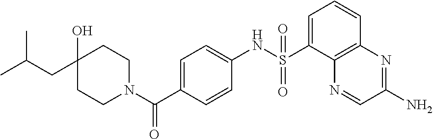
C1(O)(CC(C)C)CCN(C(C2=CC=C(NS(C3=CC=CC4=C3N=CC(N)=N4)(=O)=O)C=C2)=O)CC1
